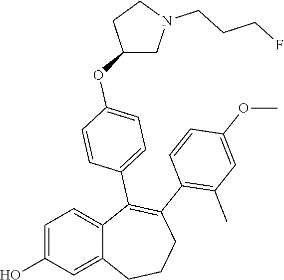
C1=C(O)C=C2C(=C1)C(C1=CC=C(OC3CN(CCCF)CC3)C=C1)=C(C1=C(C)C=C(OC)C=C1)CCC2
